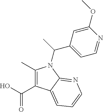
C(O)(=O)C1=C(C)N(C(C2=CC=NC(OC)=C2)C)C2=NC=CC=C12
